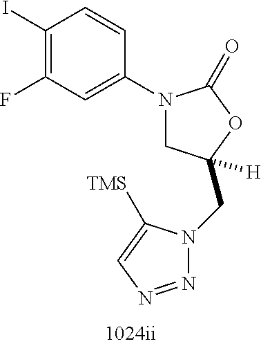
C1(I)=C(F)C=C(N2CC(CN3N=NC=C3[TMS])([H])OC2=O)C=C1
